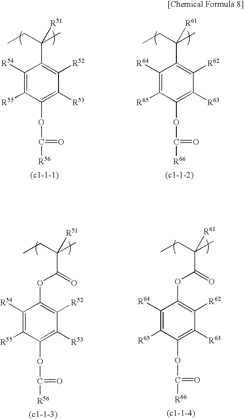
C1([R54])=C([R55])C(OC([R56])=O)=C([R53])C([R52])=C1C(C)(CC)[R51].C1([R64])=C([R65])C(OC([R66])=O)=C([R63])C([R62])=C1C(C)(CC)[R61].C1([R54])=C([R55])C(OC([R56])=O)=C([R53])C([R52])=C1OC(C(C)(CC)[R51])=O.C1([R64])=C([R65])C(OC([R66])=O)=C([R63])C([R62])=C1OC(C(C)(CC)[R61])=O
